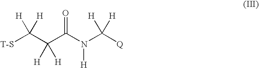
[T-S]C(C(C(N(C([Q])([H])[H])[H])=O)([H])[H])([H])[H]
